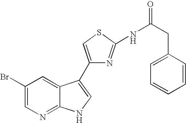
C1(Br)=CN=C2C(=C1)C(C1=CSC(NC(CC3=CC=CC=C3)=O)=N1)=CN2
